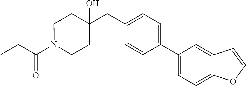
C(=O)(CC)N1CCC(CC2=CC=C(C3=CC=C4C(=C3)C=CO4)C=C2)(O)CC1
